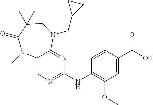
C12=CN=C(NC3=C(OC)C=C(C(O)=O)C=C3)N=C1N(CC1CC1)CC(C)(C)C(=O)N2C
